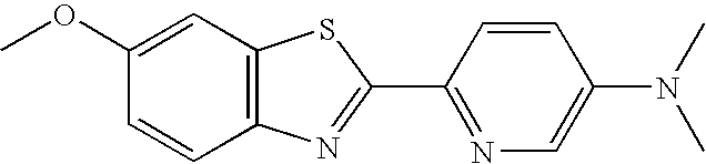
C1(OC)=CC2=C(C=C1)N=C(C1=NC=C(N(C)C)C=C1)S2
